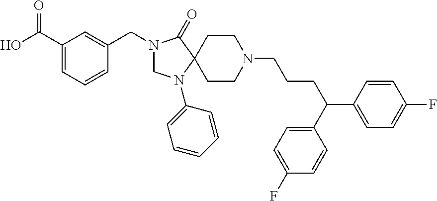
N1(CC2=CC(C(O)=O)=CC=C2)CN(C2=CC=CC=C2)C2(C1=O)CCN(CCCC(C1=CC=C(F)C=C1)C1=CC=C(F)C=C1)CC2
